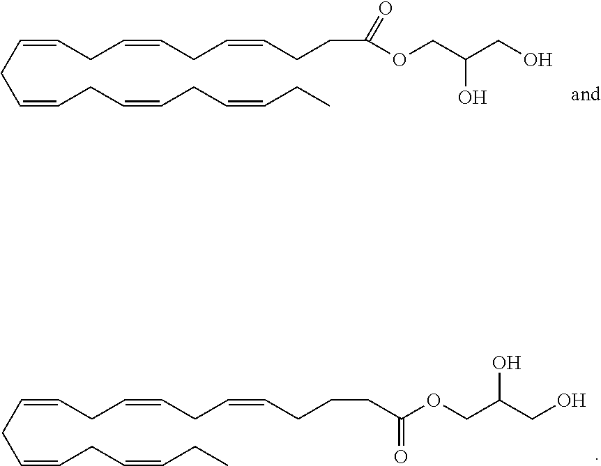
C(=CCC=CCC)CC=CCC=CCC=CCCCC(OCC(CO)O)=O.C(=CCC=CCC=CCC)CC=CCC=CCC=CCCC(OCC(CO)O)=O
